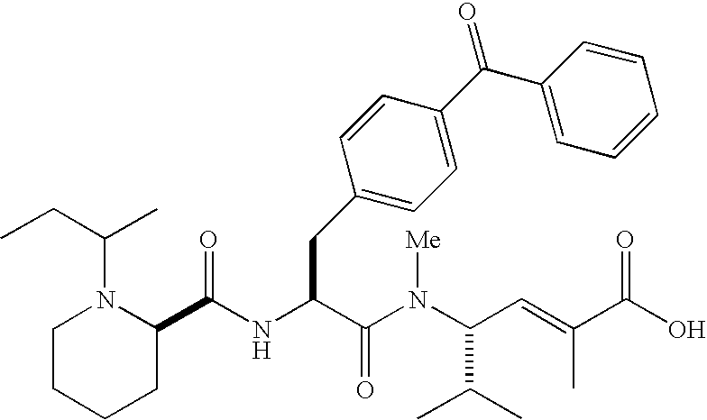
N(C(C(N(C(C(C)C)C=C(C)C(O)=O)[Me])=O)CC1=CC=C(C(=O)C2=CC=CC=C2)C=C1)C(C1N(C(CC)C)CCCC1)=O
